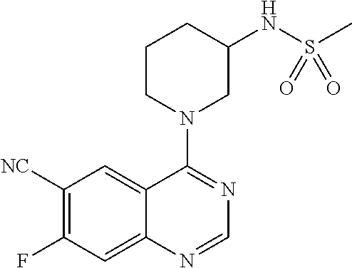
C1([NC])=C(F)C=C2C(=C1)C(N1CC(NS(C)(=O)=O)CCC1)=NC=N2
